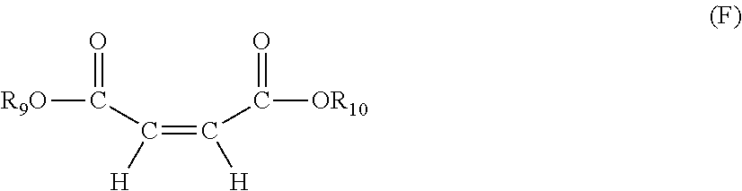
C(=C(C(=O)[OR10])[H])(C(=O)[R9O])[H]
